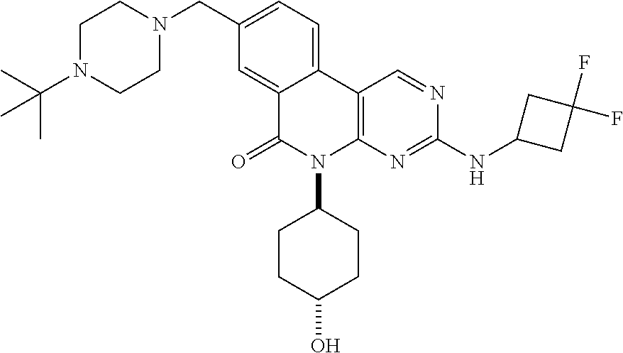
C1N(C(C)(C)C)CCN(CC2=CC=C3C(=C2)C(=O)N(C2CCC(O)CC2)C2=C3C=NC(NC3CC(F)(F)C3)=N2)C1
